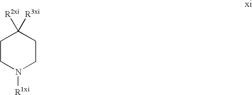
C1CN([R1xi])CCC1([R2xi])[R3xi]
